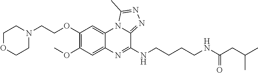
C1=C2C(=CC(OCCN3CCOCC3)=C1OC)N1C(=NN=C1C)C(NCCCCNC(CC(C)C)=O)=N2
